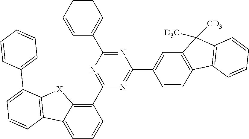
C12=C(C=CC(C3=NC(C4=C5C(=CC=C4)C4=C([X]5)C(C5=CC=CC=C5)=CC=C4)=NC(C4=CC=CC=C4)=N3)=C1)C1=C(C2([D3C])[CD3])C=CC=C1
